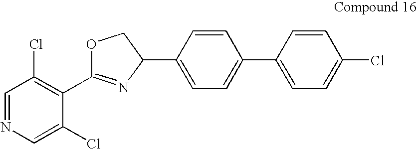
C1=NC=C(Cl)C(C2=NC(C3=CC=C(C4=CC=C(Cl)C=C4)C=C3)CO2)=C1Cl
